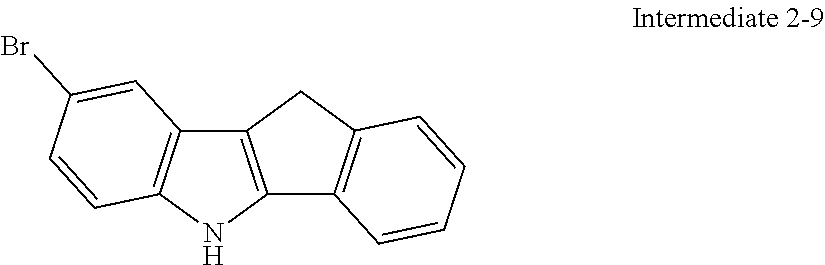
C12=C(NC3=C1C=C(Br)C=C3)C1=C(C2)C=CC=C1
